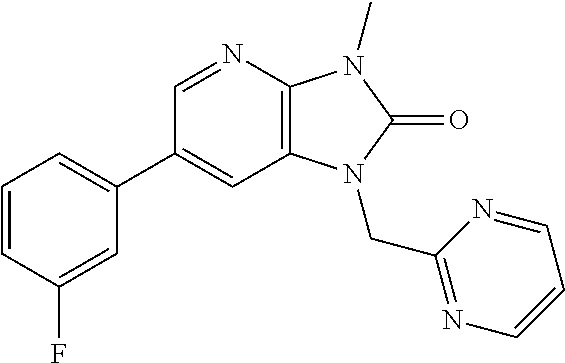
C1=CC(F)=CC(C2=CC3=C(N=C2)N(C)C(=O)N3CC2=NC=CC=N2)=C1
